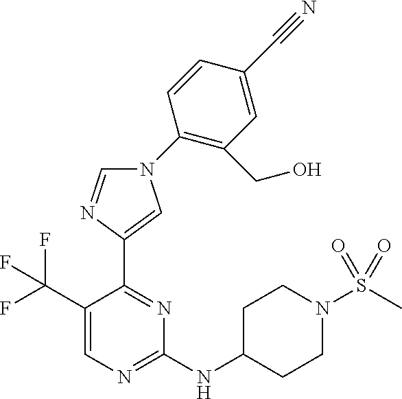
C1=NC(C2=NC(NC3CCN(S(C)(=O)=O)CC3)=NC=C2C(F)(F)F)=CN1C1=C(CO)C=C(C#N)C=C1
